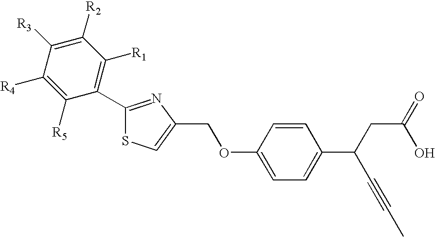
C(OC1=CC=C(C(CC(O)=O)C#CC)C=C1)C1=CSC(C2=C([R1])C([R2])=C([R3])C([R4])=C2[R5])=N1
